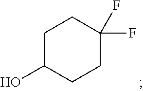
C1C(O)CCC(F)(F)C1
